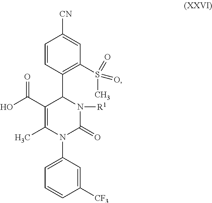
C1=CC(C2C(C(O)=O)=C(C)N(C3=CC=CC([CF3])=C3)C(=O)N2[R1])=C(S(C)(=O)=O)C=C1[CN]
